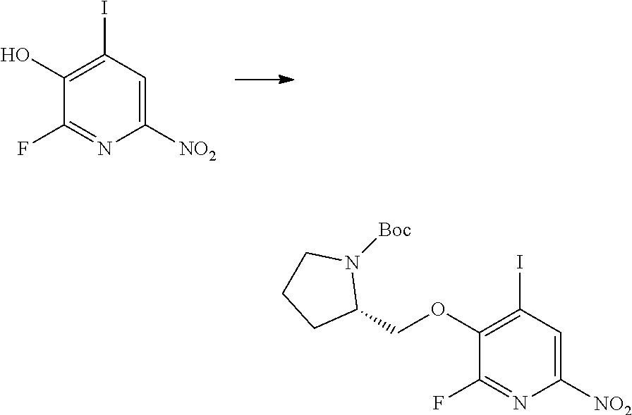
C1([NO2])=CC(I)=C(O)C(F)=N1.C1([NO2])=CC(I)=C(OCC2N([Boc])CCC2)C(F)=N1
